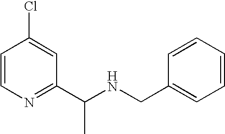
ClC1=CC(C(NCC2=CC=CC=C2)C)=NC=C1
